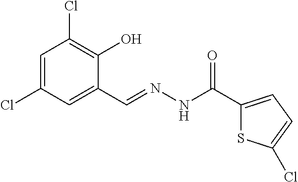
C1=C(Cl)C=C(C=NNC(C2=CC=C(Cl)S2)=O)C(O)=C1Cl
